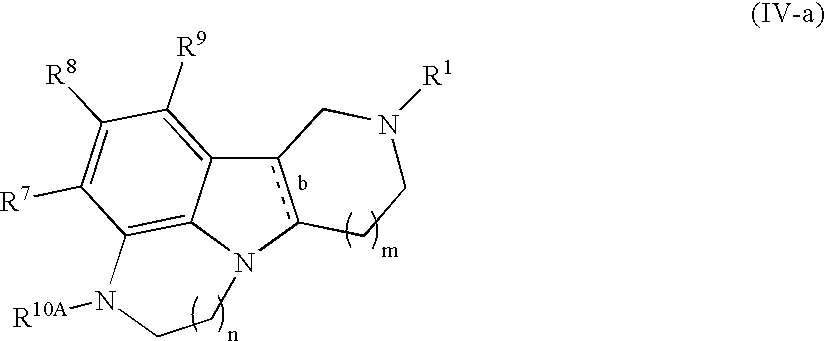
c12c(N3C4=C(C([R7])=C([R8])C([R9])=C14)N([R10A])CC3)CCN([R1])C2
